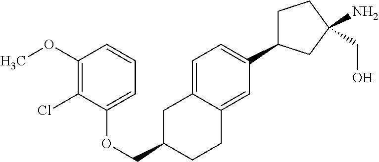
O(CC1CC2=CC=C(C3CCC(N)(CO)C3)C=C2CC1)C1=CC=CC(OC)=C1Cl
